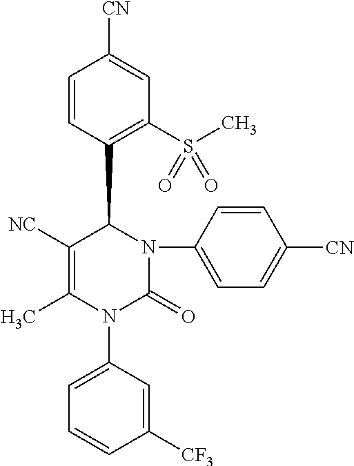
C1=CC(C2C([NC])=C(C)N(C3=CC=CC([CF3])=C3)C(=O)N2C2=CC=C([CN])C=C2)=C(S(C)(=O)=O)C=C1[CN]
